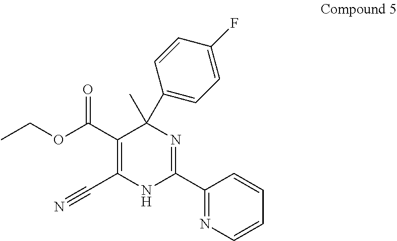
C1(C(OCC)=O)=C(C#N)NC(C2=NC=CC=C2)=NC1(C)C1=CC=C(F)C=C1
